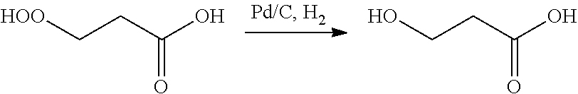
[HOO]CCC(O)=O.OCCC(O)=O
